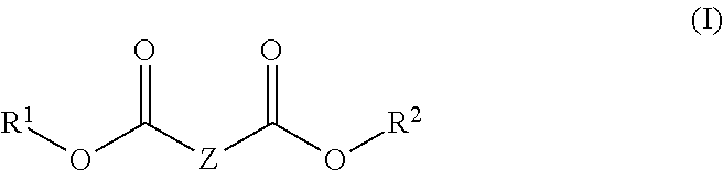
[R1]OC([Z]C(O[R2])=O)=O
